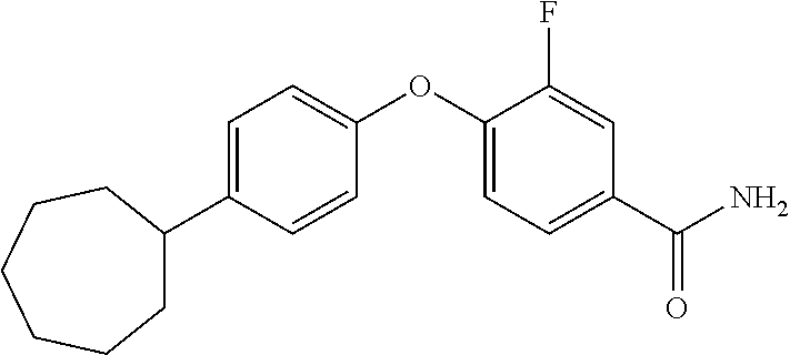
C1=C(C2CCCCCC2)C=CC(OC2=CC=C(C(N)=O)C=C2F)=C1
